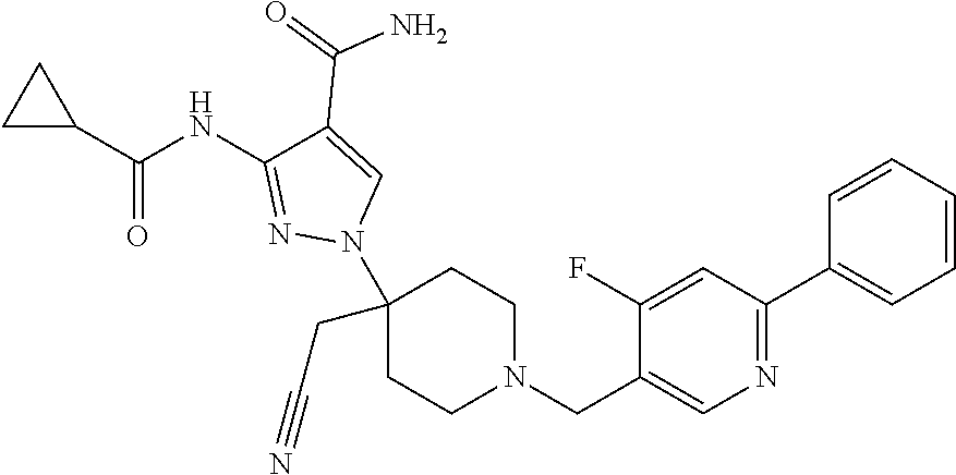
C1(N2C=C(C(=O)N)C(NC(C3CC3)=O)=N2)(CC#N)CCN(CC2=CN=C(C3=CC=CC=C3)C=C2F)CC1
